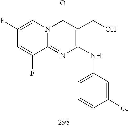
C1=C(F)C=C(F)C2=NC(NC3=CC=CC(Cl)=C3)=C(CO)C(=O)N12
